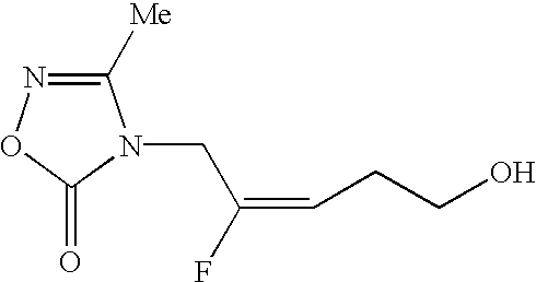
C1([Me])=NOC(=O)N1CC(=CCCO)F
